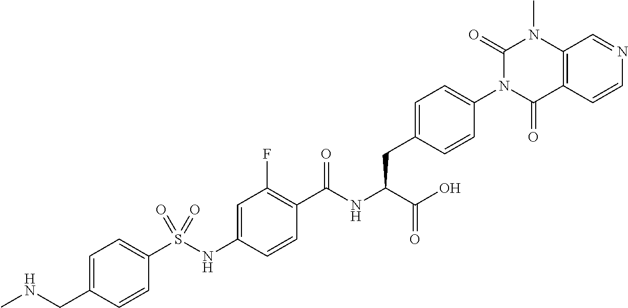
C12=C(C=CN=C1)C(=O)N(C1=CC=C(CC(C(=O)O)NC(=O)C3=C(F)C=C(NS(C4=CC=C(CNC)C=C4)(=O)=O)C=C3)C=C1)C(=O)N2C
